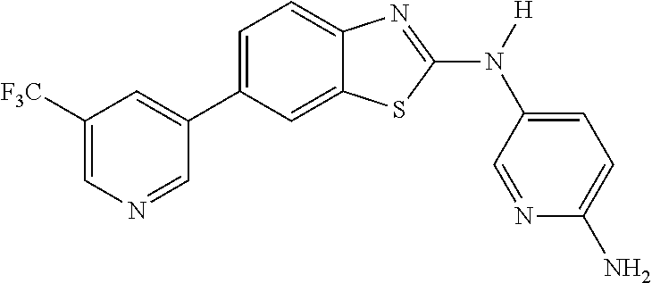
C1([F3C])=CN=CC(C2=CC=C3C(=C2)SC(N([H])C2=CC=C(N)N=C2)=N3)=C1
